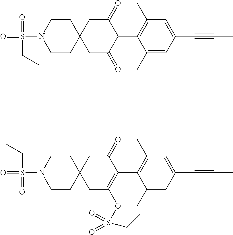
C1CN(S(=O)(=O)CC)CCC12CC(=O)C(C1=C(C)C=C(C#CC)C=C1C)C(=O)C2.C1CN(S(=O)(=O)CC)CCC12CC(OS(=O)(=O)CC)=C(C1=C(C)C=C(C#CC)C=C1C)C(=O)C2
